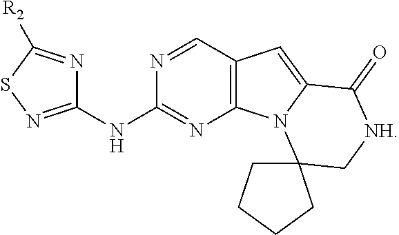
N1=CC2=C(N=C1NC1=NSC([R2])=N1)N1C(=C2)C(=O)[NH]CC12CCCC2
